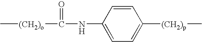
C[(CH2)o]C(=O)NC1=CC=C([(CH2)p]C)C=C1
